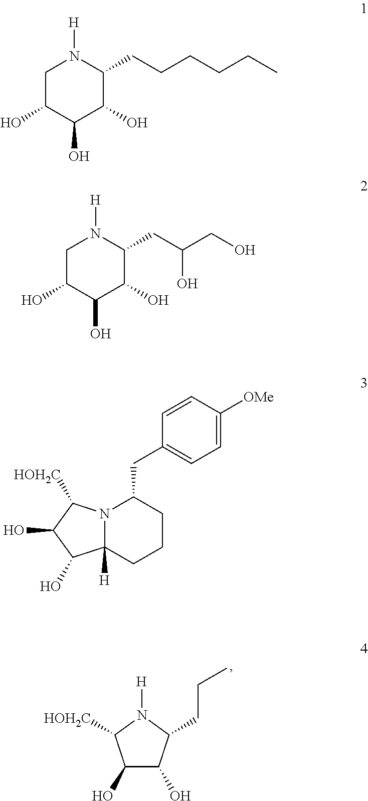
C1(O)C(O)C(CCC)N([H])C1[HOH2C].C1C(O)C(O)C(O)C(CCCCCC)N1[H].C1C(O)C(O)C(O)C(CC(CO)O)N1[H].C1=C([OMe])C=CC(CC2N3C([H])(CCC2)C(O)C(O)C3[HOH2C])=C1
